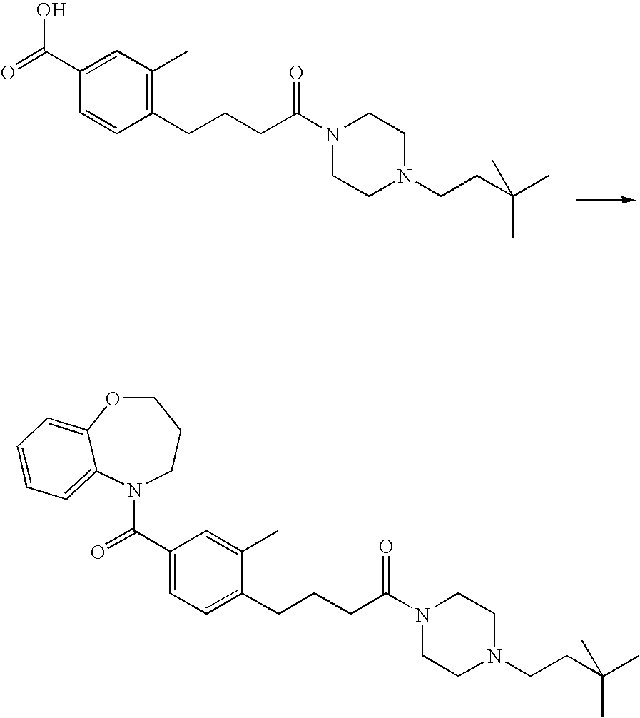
C1(CCCC(N2CCN(CCC(C)(C)C)CC2)=O)=C(C)C=C(C(=O)O)C=C1.C1(C(=O)N2CCCOC3=CC=CC=C23)=CC=C(CCCC(N2CCN(CCC(C)(C)C)CC2)=O)C(C)=C1
